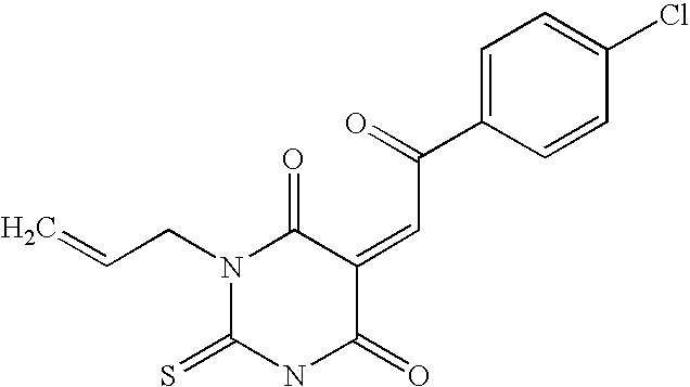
O=C1C(=CC(C2=CC=C(Cl)C=C2)=O)C(=O)N(CC=C)C(=S)N1
